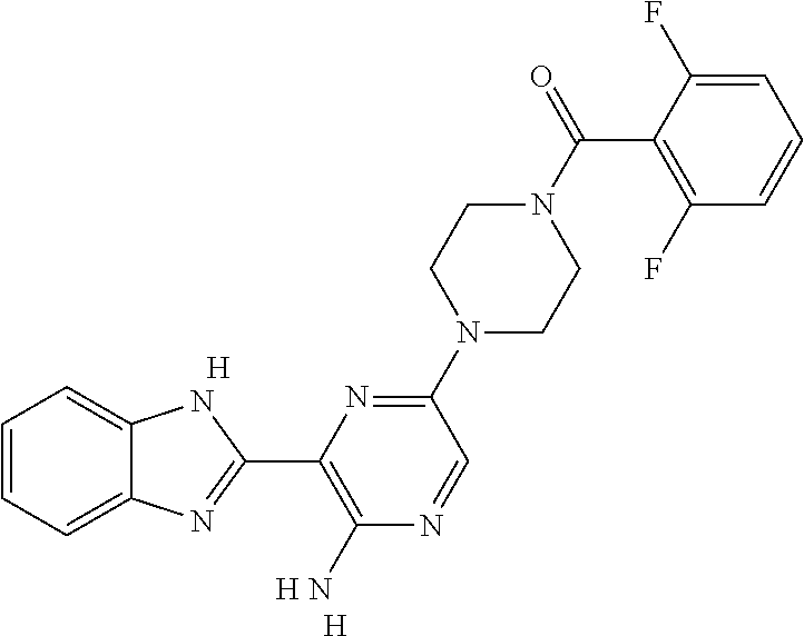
C1=CC=C2C(=C1)NC(C1=C(N)N=CC(N3CCN(C(C4=C(F)C=CC=C4F)=O)CC3)=N1)=N2.[H].[H].[H]
